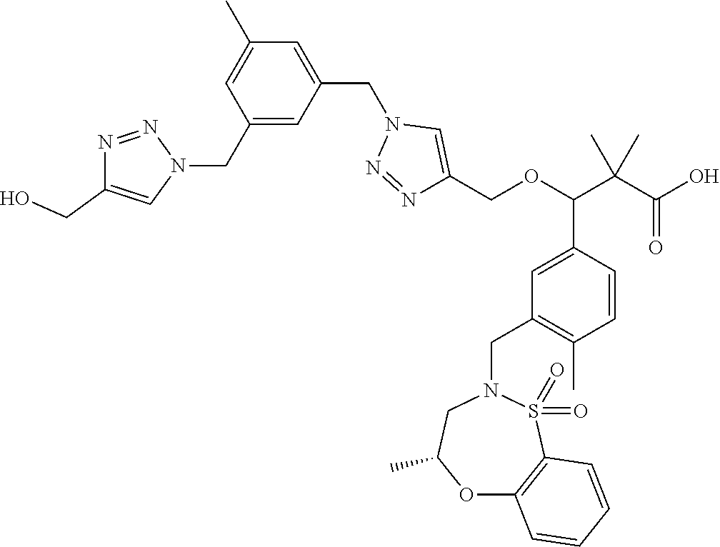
C1(C)=CC(CN2N=NC(CO)=C2)=CC(CN2N=NC(COC(C3=CC(CN4CC(C)OC5=C(S4(=O)=O)C=CC=C5)=C(C)C=C3)C(C(=O)O)(C)C)=C2)=C1
